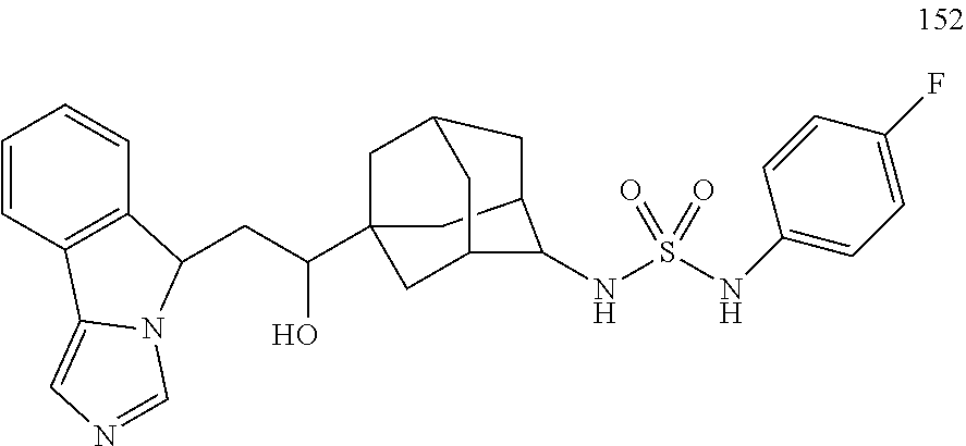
C(C(O)C12CC3CC(C1)C(NS(NC1=CC=C(F)C=C1)(=O)=O)C(C2)C3)C1C2=C(C=CC=C2)C2=CN=CN21
